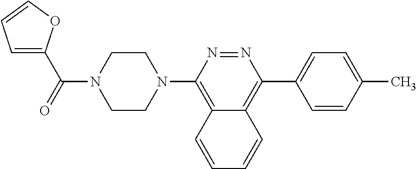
C1=C(C(=O)N2CCN(C3=C4C(=C(C5=CC=C(C)C=C5)N=N3)C=CC=C4)CC2)OC=C1
